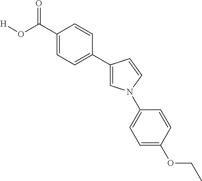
C1(C(O[H])=O)=CC=C(C2=CN(C3=CC=C(OCC)C=C3)C=C2)C=C1
